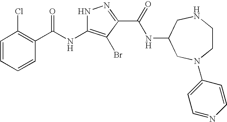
C1=CC=CC(C(=O)NC2=C(Br)C(C(=O)NC3CN(C4=CC=NC=C4)CCNC3)=NN2)=C1Cl
